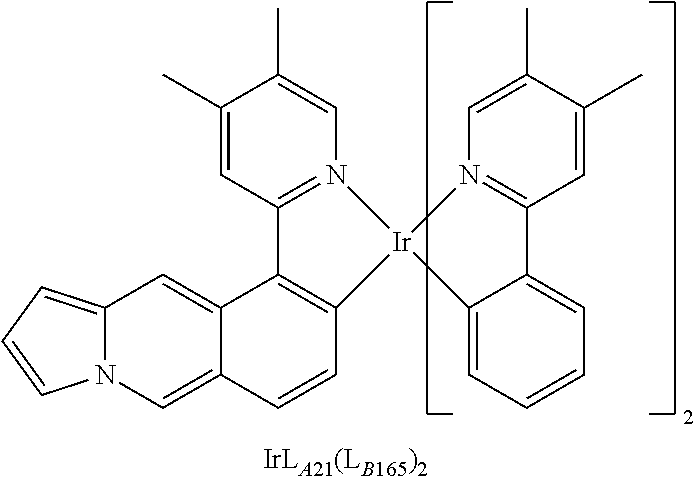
C1(C)=CC2=N(C=C1C)[Ir]1(C3=C2C2=CC4=CC=CN4C=C2C=C3)N2=C(C=C(C)C(C)=C2)C2=CC=CC=C21
